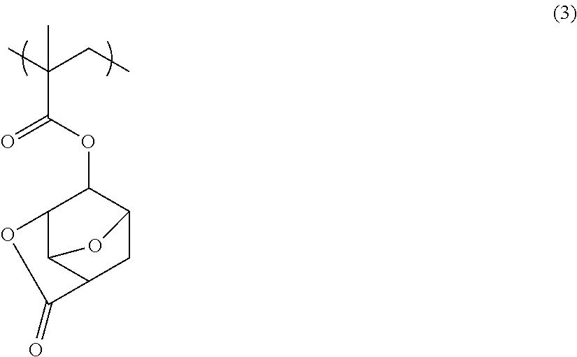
CC(CC)(C)C(OC1C2C3C(CC1O3)C(=O)O2)=O
